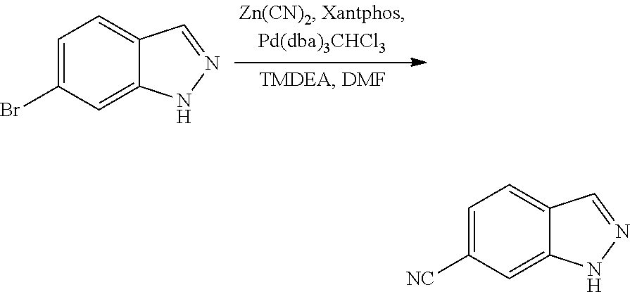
C1=C(Br)C=C2C(=C1)C=NN2.C1=C([NC])C=C2C(=C1)C=NN2
